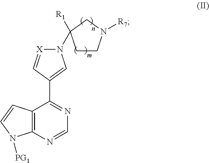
C12=C(N=CN=C1C1=CN(C3([R1])CCN([R7])C3)[X]=C1)N([PG1])C=C2
